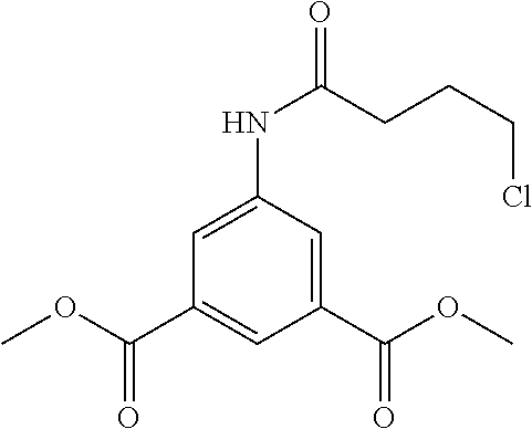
C1=C(NC(CCCCl)=O)C=C(C(OC)=O)C=C1C(OC)=O
